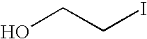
OCCI
